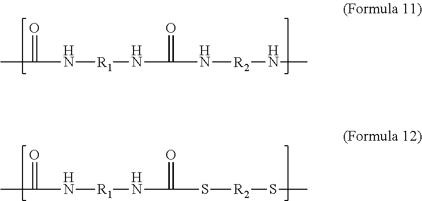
CC(=O)N[R1]NC(=O)N[R2]NC.CC(=O)N[R1]NC(=O)S[R2]SC
